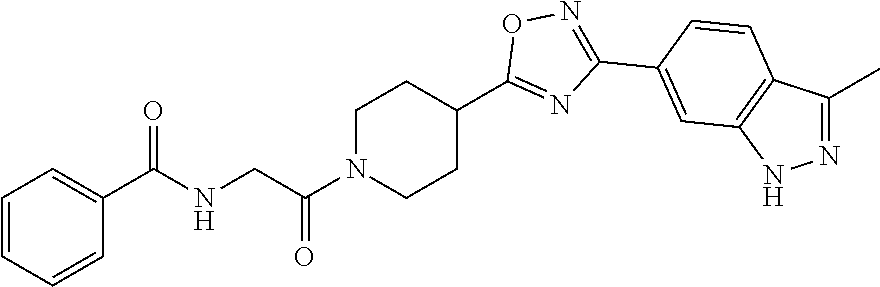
C1=CC=CC(C(NCC(N2CCC(C3=NC(C4=CC5=C(C=C4)C(C)=NN5)=NO3)CC2)=O)=O)=C1
